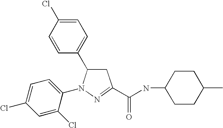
C1=C(Cl)C=CC(C2CC(C(NC3CCC(C)CC3)=O)=NN2C2=CC=C(Cl)C=C2Cl)=C1
